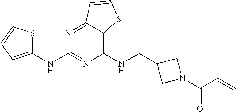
C1(NCC2CN(C(C=C)=O)C2)=C2C(=NC(NC3=CC=CS3)=N1)C=CS2
